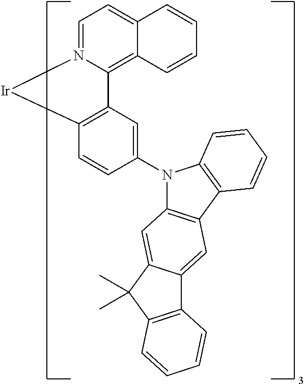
C1=N2C(=C3C(=C1)C=CC=C3)C1=C(C=CC(N3C4=C(C5=C3C=CC=C5)C=C3C(=C4)C(C)(C)C4=C3C=CC=C4)=C1)[Ir]2
